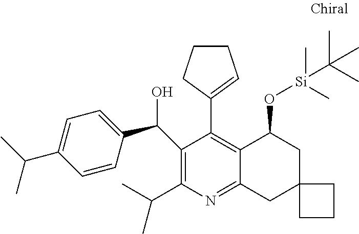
C1(C(C2=CC=C(C(C)C)C=C2)O)=C(C(C)C)N=C2C(=C1C1=CCCC1)C(O[Si](C)(C)C(C)(C)C)CC1(C2)CCC1
